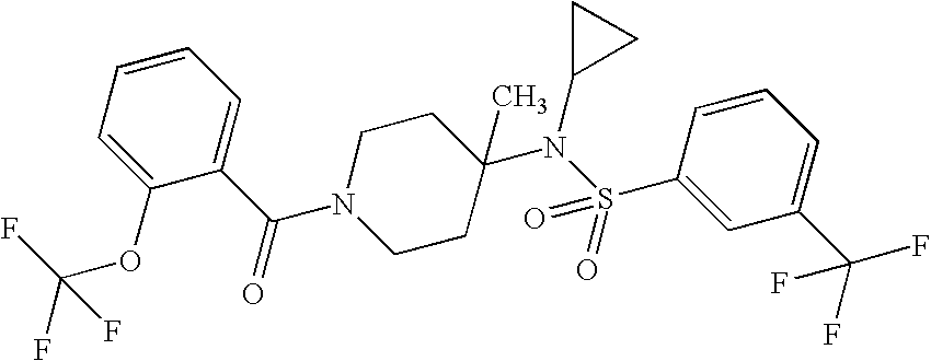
C1=CC=C(C(=O)N2CCC(N(S(C3=CC(C(F)(F)F)=CC=C3)(=O)=O)C3CC3)(C)CC2)C(OC(F)(F)F)=C1
